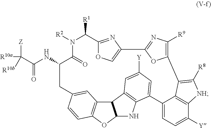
C(NC1C(=O)N([R2])C([R1])C2=NC(=CO2)C2=NC([R9])=C(O2)C2=C([R8])[NH]C3=C2C(=CC=C3[Y])C2=CC([Y])=CC3=C2NC2C3C3=C(O2)C=CC(=C3)C1)(=O)C([Z])([R10a])[R10b]
